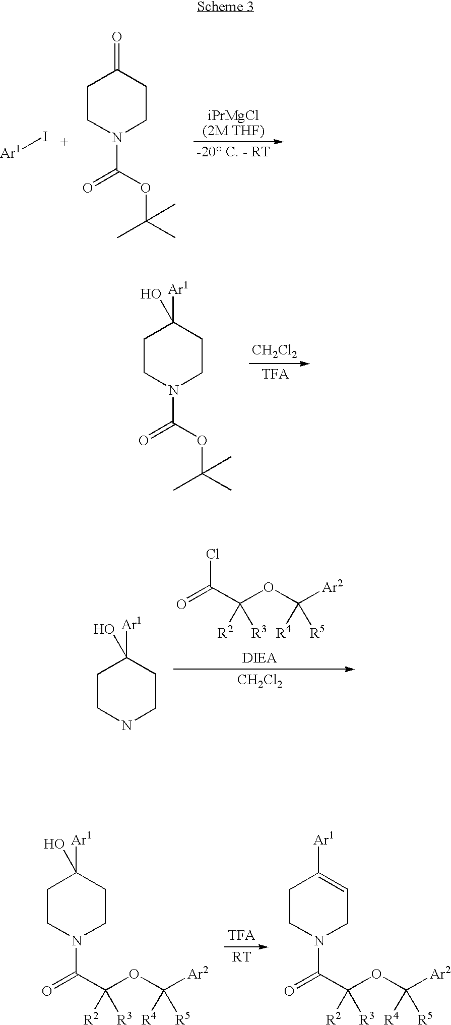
[Ar1]I.C1CN(C(OC(C)(C)C)=O)CCC1=O.C1CN(C(OC(C)(C)C)=O)CCC1([Ar1])O.[CH2Cl2].C1CNCCC1([Ar1])O.O=C(C(OC([Ar2])([R4])[R5])([R2])[R3])Cl.[CH2Cl2].C1CN(C(=O)C(OC([Ar2])([R4])[R5])([R2])[R3])CCC1([Ar1])O.C1CN(C(=O)C(OC([Ar2])([R4])[R5])([R2])[R3])CC=C1[Ar1]
